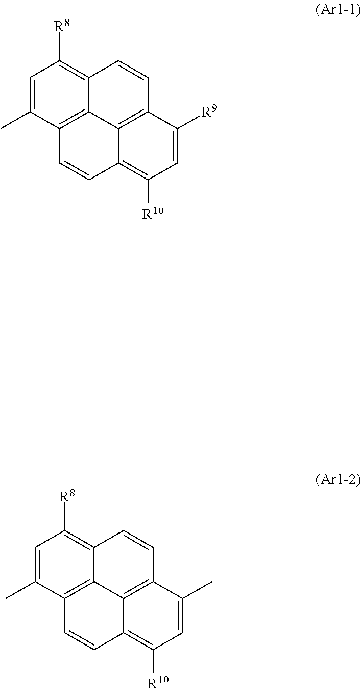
C1=C(C)C2=C3C(=C1[R8])C=CC1=C3C(=C([R10])C=C1[R9])C=C2.C1=C(C)C2=C3C(=C1[R8])C=CC1=C3C(=C([R10])C=C1C)C=C2
